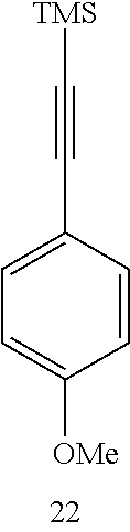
C1(C#C[TMS])=CC=C([OMe])C=C1
